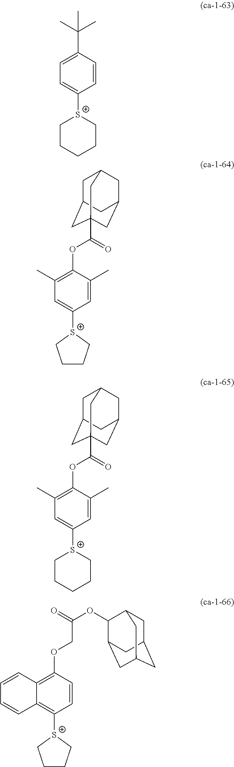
C1=C([S+]2CCCCC2)C=CC(C(C)(C)C)=C1.C1=C([S+]2CCCC2)C=C(C)C(OC(=O)C23CC4CC(CC(C2)C4)C3)=C1C.C1=C([S+]2CCCCC2)C=C(C)C(OC(=O)C23CC4CC(CC(C2)C4)C3)=C1C.C12=C([S+]3CCCC3)C=CC(OCC(OC3C4CC5CC(CC3C5)C4)=O)=C1C=CC=C2
